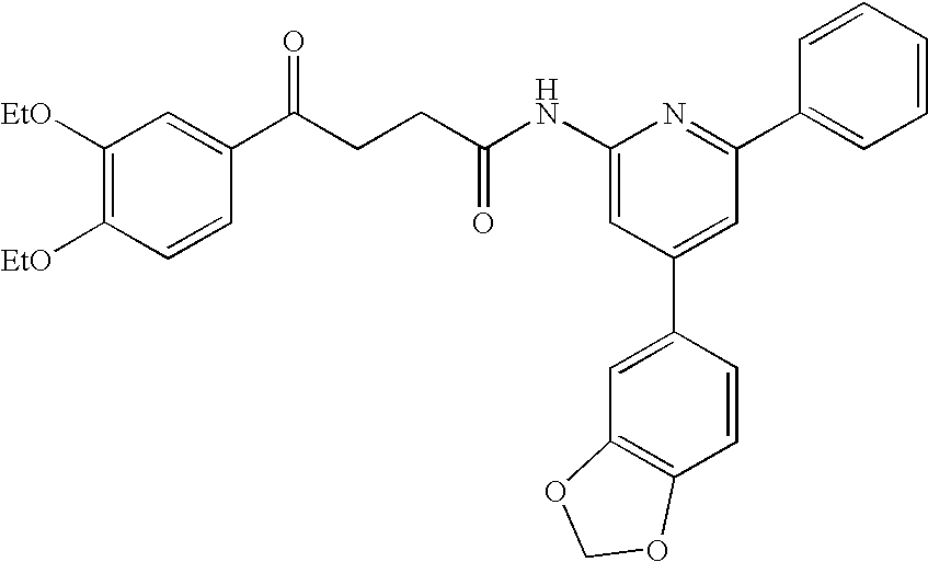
C1(NC(CCC(C2=CC([EtO])=C([EtO])C=C2)=O)=O)=CC(C2=CC3=C(C=C2)OCO3)=CC(C2=CC=CC=C2)=N1
